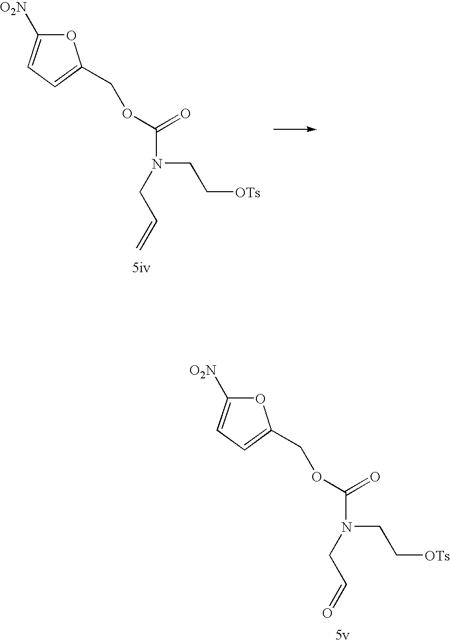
O1C([O2N])=CC=C1COC(=O)N(CC[OTs])CC=C.O1C([O2N])=CC=C1COC(=O)N(CC[OTs])CC=O
